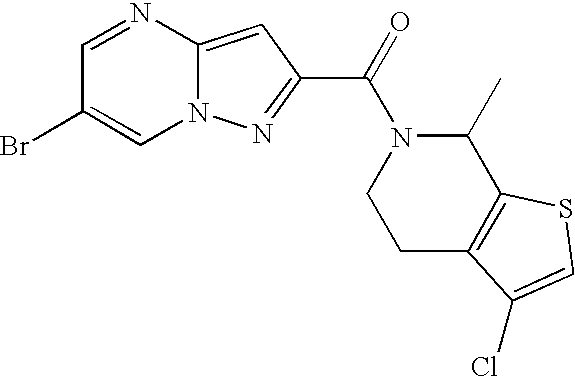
C1=NC2=CC(C(=O)N3C(C)C4=C(CC3)C(Cl)=CS4)=NN2C=C1Br
